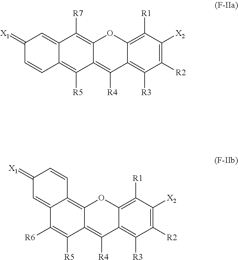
C1(=[X1])C=CC2=C([R5])C3=C([R4])C4=C([R3])C([R2])=C([X2])C([R1])=C4OC3=C([R7])C2=C1.C1([R6])=C([R5])C2=C([R4])C3=C([R3])C([R2])=C([X2])C([R1])=C3OC2=C2C1=CC(=[X1])C=C2
